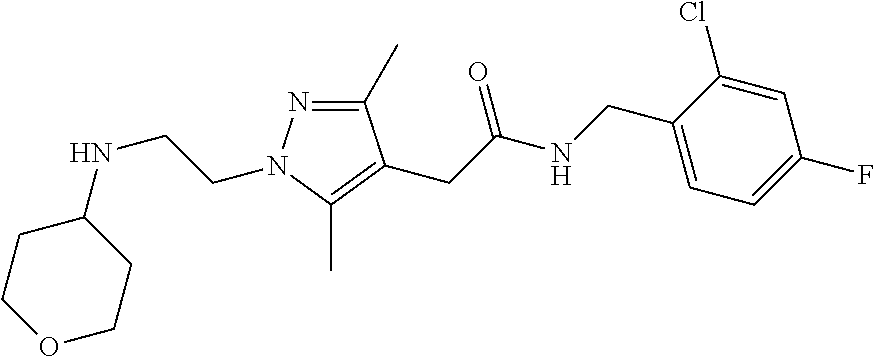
C1(C)=NN(CCNC2CCOCC2)C(C)=C1CC(NCC1=CC=C(F)C=C1Cl)=O
